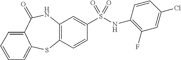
C12=C(NC(=O)C3=CC=CC=C3S1)C=C(S(=O)(NC1=C(F)C=C(Cl)C=C1)=O)C=C2
